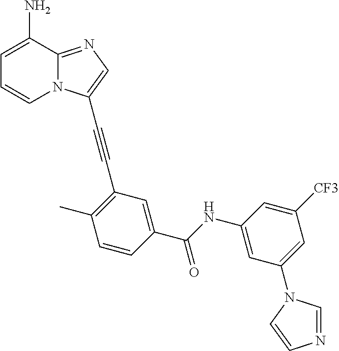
C1=C(N)C2=NC=C(C#CC3=C(C)C=CC(C(NC4=CC(N5C=NC=C5)=CC([CF3])=C4)=O)=C3)N2C=C1
